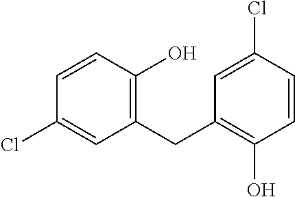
C1(CC2=C(O)C=CC(Cl)=C2)=C(O)C=CC(Cl)=C1
